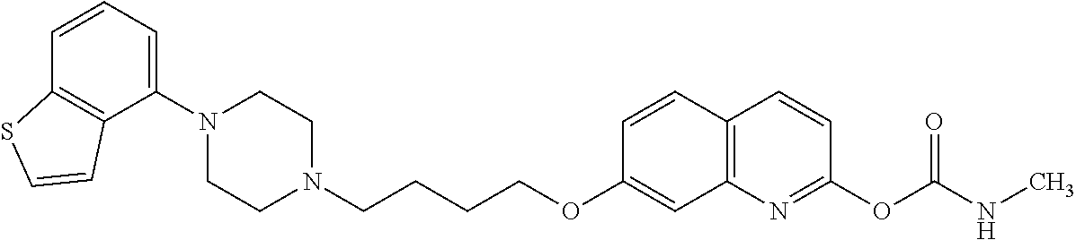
C1N(C2=CC=CC3=C2C=CS3)CCN(CCCCOC2=CC3=C(C=C2)C=CC(OC(NC)=O)=N3)C1
